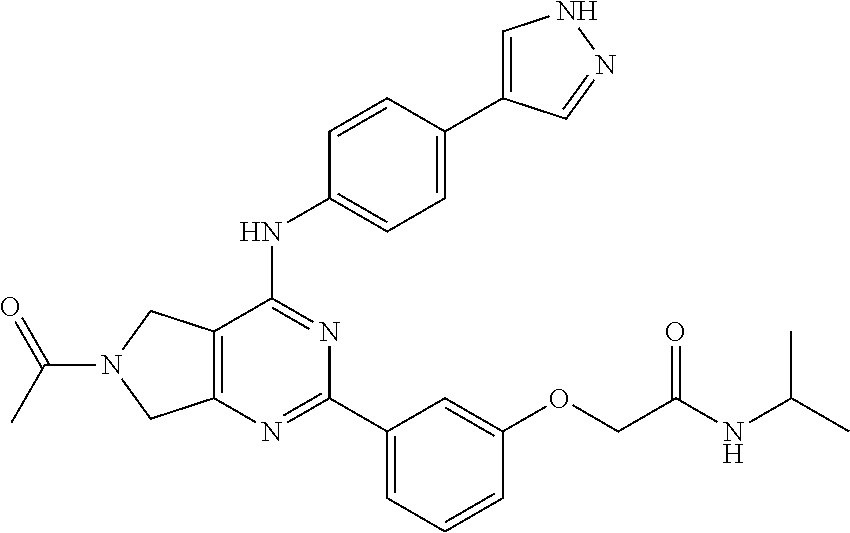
C12=C(C(NC3=CC=C(C4=CNN=C4)C=C3)=NC(C3=CC=CC(OCC(NC(C)C)=O)=C3)=N1)CN(C(C)=O)C2
